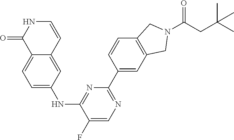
C1=CC2=CC(NC3=NC(C4=CC5=C(C=C4)CN(C(=O)CC(C)(C)C)C5)=NC=C3F)=CC=C2C(=O)N1
